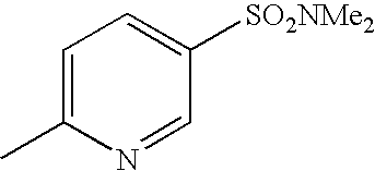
C1=C(C)N=CC([SO2NMe2])=C1
